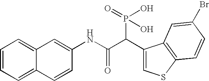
C1=CC=C2C(=C1)C=C(NC(C(C1=CSC3=C1C=C(Br)C=C3)P(=O)(O)O)=O)C=C2
